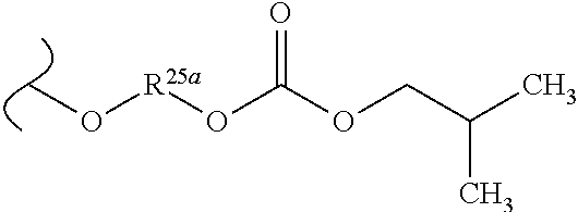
[R25a](OC(OCC(C)C)=O)OC
